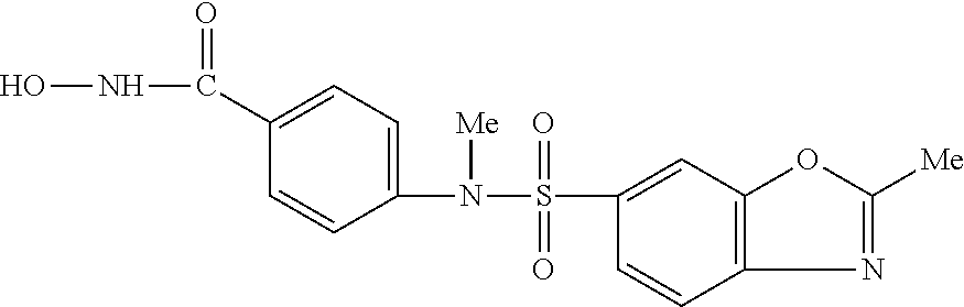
ONC(=O)C1=CC=C(N(S(=O)(=O)C2=CC3=C(C=C2)N=C([Me])O3)[Me])C=C1
